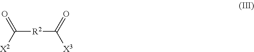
C([R2]C([X3])=O)(=O)[X2]
